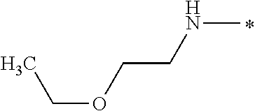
N(C)CCOCC
